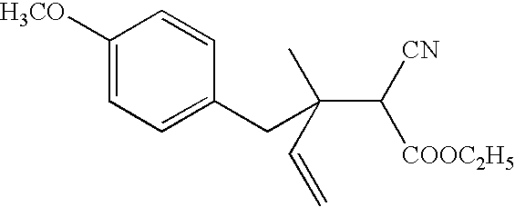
C1=C(CC(C([CN])[COOC2H5])(C)C=C)C=CC([H3CO])=C1
